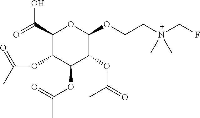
C1(C(O)=O)C(OC(C)=O)C(OC(C)=O)C(OC(=O)C)C(OCC[N+](CF)(C)C)O1
